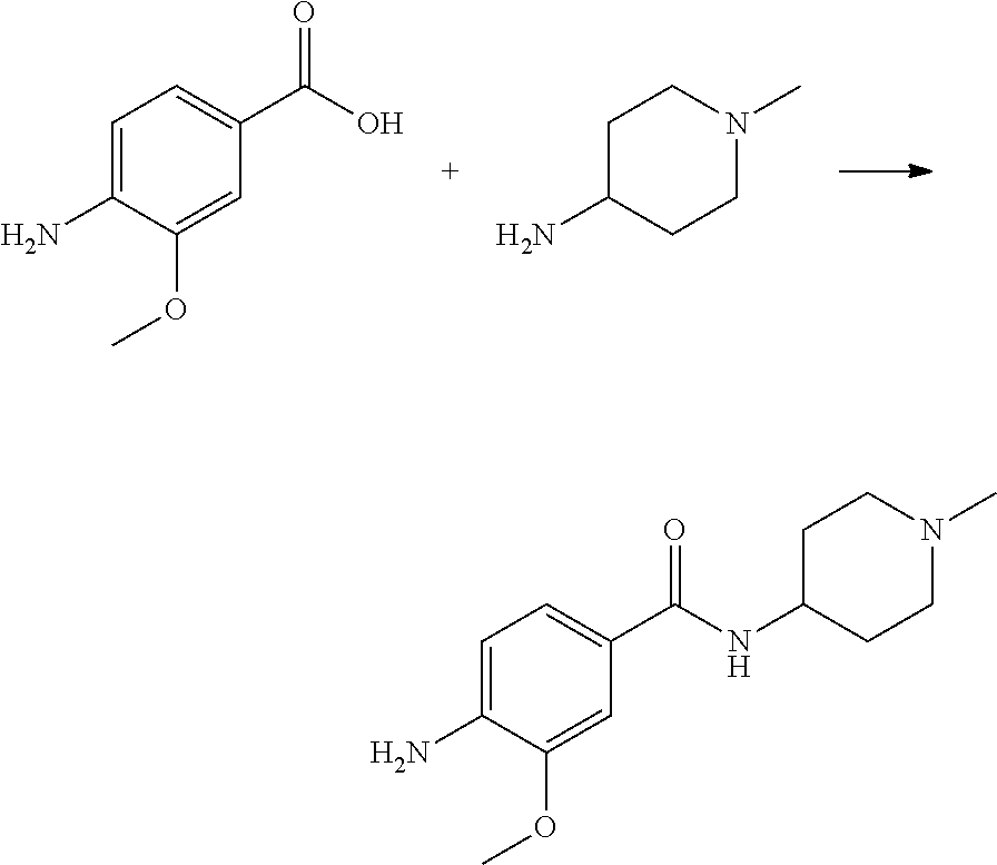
C1=C(N)C(OC)=CC(C(O)=O)=C1.C1C(N)CCN(C)C1.C1=C(N)C(OC)=CC(C(NC2CCN(C)CC2)=O)=C1
